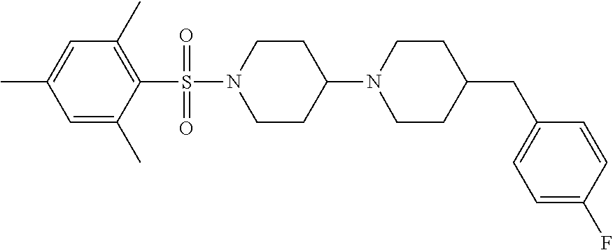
C1=C(C)C=C(C)C(S(N2CCC(N3CCC(CC4=CC=C(F)C=C4)CC3)CC2)(=O)=O)=C1C
